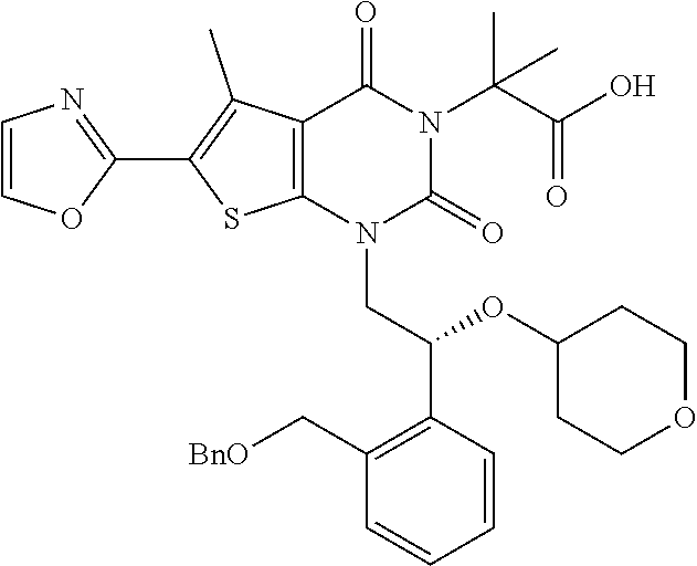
C12=C(N(CC(C3=C(C[BnO])C=CC=C3)OC3CCOCC3)C(=O)N(C(C(O)=O)(C)C)C1=O)SC(C1=NC=CO1)=C2C
